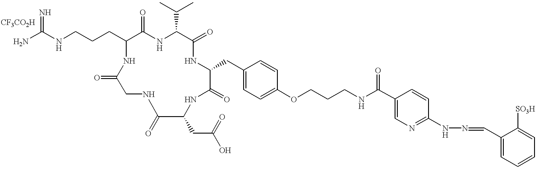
NC(NCCCC1C(=O)NC(C(C)C)C(=O)NC(CC2=CC=C(OCCCNC(C3=CN=C(NN=CC4=CC=CC=C4[SO3H])C=C3)=O)C=C2)C(=O)NC(CC(O)=O)C(=O)NCC(=O)N1)=N
